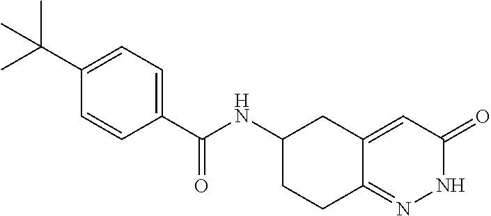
C1(C(NC2CCC3=NNC(=O)C=C3C2)=O)=CC=C(C(C)(C)C)C=C1
